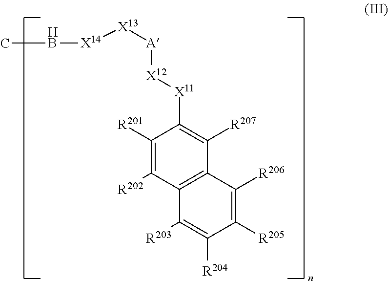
C1([R201])=C([R202])C2=C(C([R207])=C1[X11][X12][A][X13][X14][HB]C)C([R206])=C([R205])C([R204])=C2[R203]
